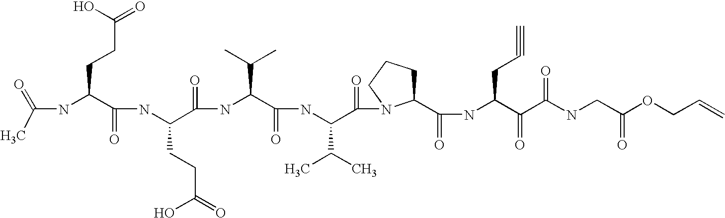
CC(=O)NC(C(NC(C(NC(C(NC(C(=O)N1C(C(NC(C(C(NCC(OCC=C)=O)=O)=O)CC#C)=O)CCC1)C(C)C)=O)C(C)C)=O)CCC(O)=O)=O)CCC(=O)O
